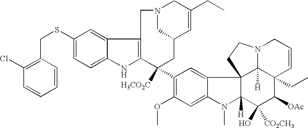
C1(SCC2=C(Cl)C=CC=C2)=CC=C2C(=C1)C1=C(N2)C([H3CO2C])(C2=C(OC)C=C3C(=C2)C24C([H])(N3C)C(O)([CO2CH3])C([OAc])C3(CC)C2([H])N(CC=C3)CC4)CC2C=C(CC)CN(C2)C1
